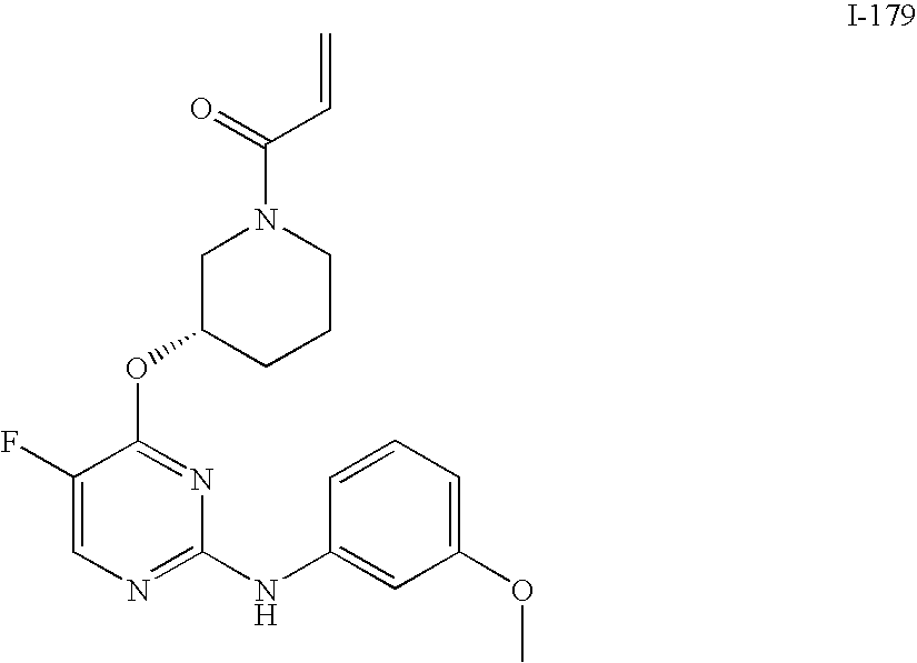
C1(F)=CN=C(NC2=CC(OC)=CC=C2)N=C1OC1CCCN(C(=O)C=C)C1
